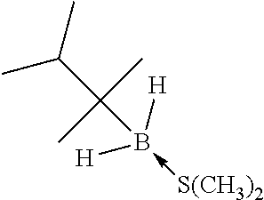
C(B([H])([H])-[S(CH3)2])(C(C)C)(C)C
